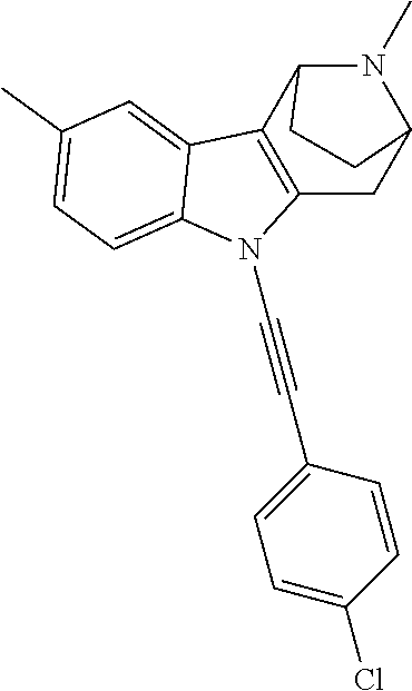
C12=C(C3N(C)C(C1)CC3)C1=CC(C)=CC=C1N2C#CC1=CC=C(Cl)C=C1
